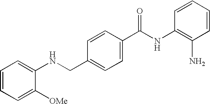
N(CC1=CC=C(C(NC2=C(N)C=CC=C2)=O)C=C1)C1=CC=CC=C1[OMe]
